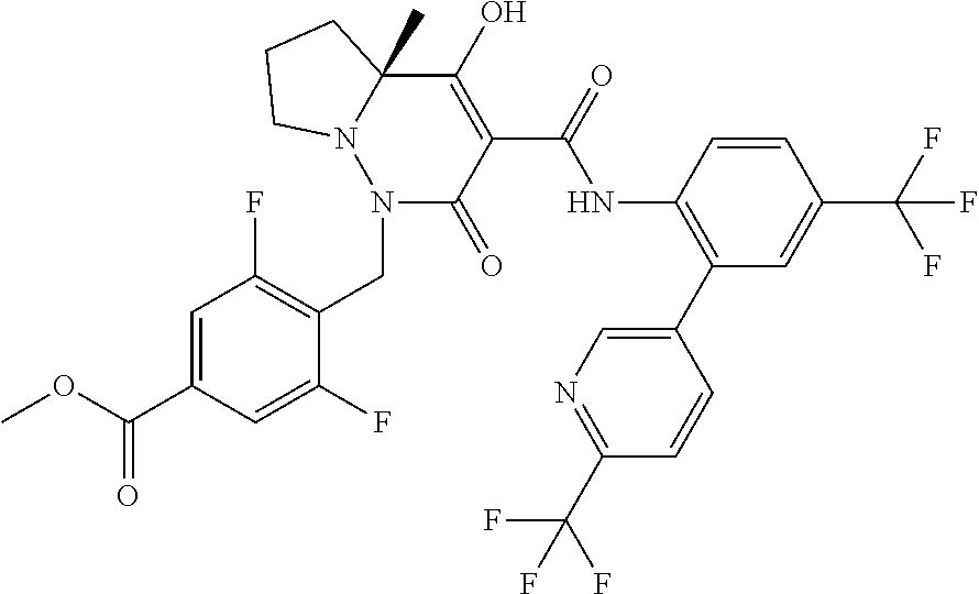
N1(CC2=C(F)C=C(C(OC)=O)C=C2F)C(=O)C(C(NC2=C(C3=CN=C(C(F)(F)F)C=C3)C=C(C(F)(F)F)C=C2)=O)=C(O)C2(C)N1CCC2
